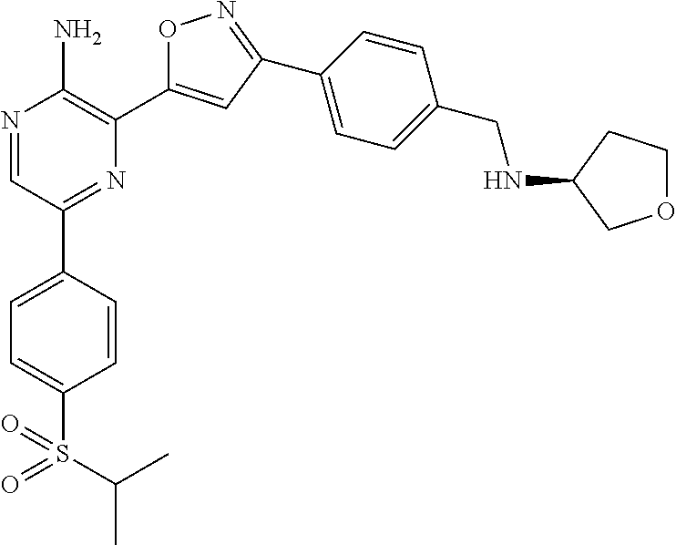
N1=CC(C2=CC=C(S(C(C)C)(=O)=O)C=C2)=NC(C2=CC(C3=CC=C(CNC4COCC4)C=C3)=NO2)=C1N
